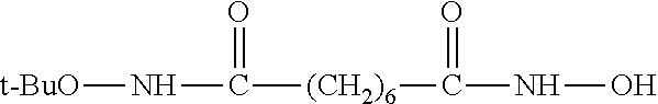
N(C([(CH2)6]C(NO)=O)=O)[t-BuO]
